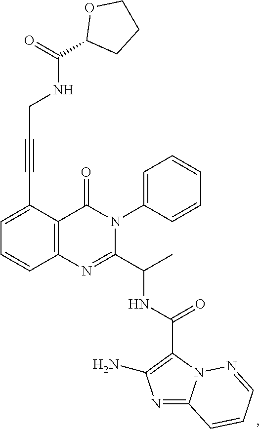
C1=C(C#CCNC(C2CCCO2)=O)C2=C(C=C1)N=C(C(C)NC(C1=C(N)N=C3N1N=CC=C3)=O)N(C1=CC=CC=C1)C2=O
